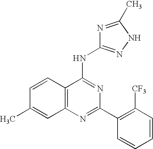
C12=C(N=C(C3=C([CF3])C=CC=C3)N=C1NC1=NNC(C)=N1)C=C(C)C=C2
